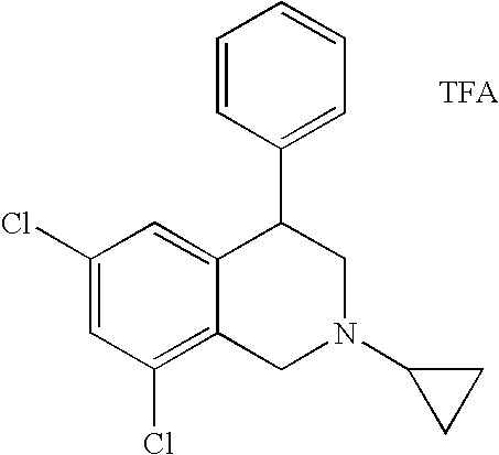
C1(Cl)=CC(Cl)=C2C(=C1)C(C1=CC=CC=C1)CN(C1CC1)C2.[TFA]
